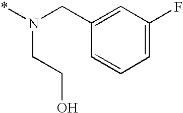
C1=C(CN(*)CCO)C=CC=C1F
